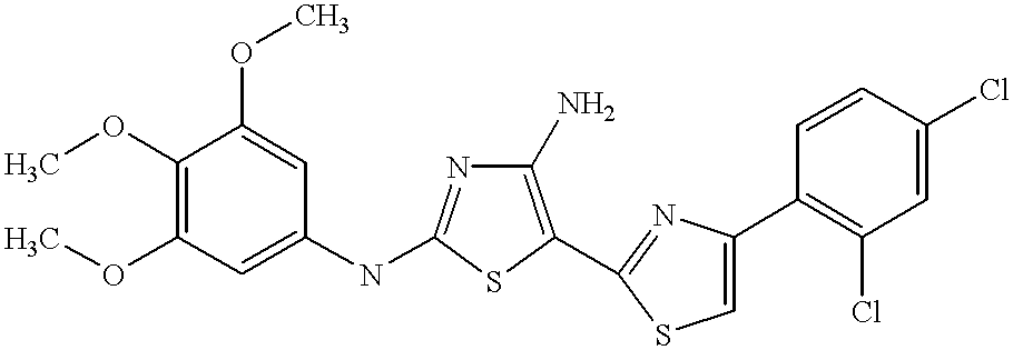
COC1=C(OC)C=C(NC2=NC(N)=C(C3=NC(C4=C(Cl)C=C(Cl)C=C4)=CS3)S2)C=C1OC
